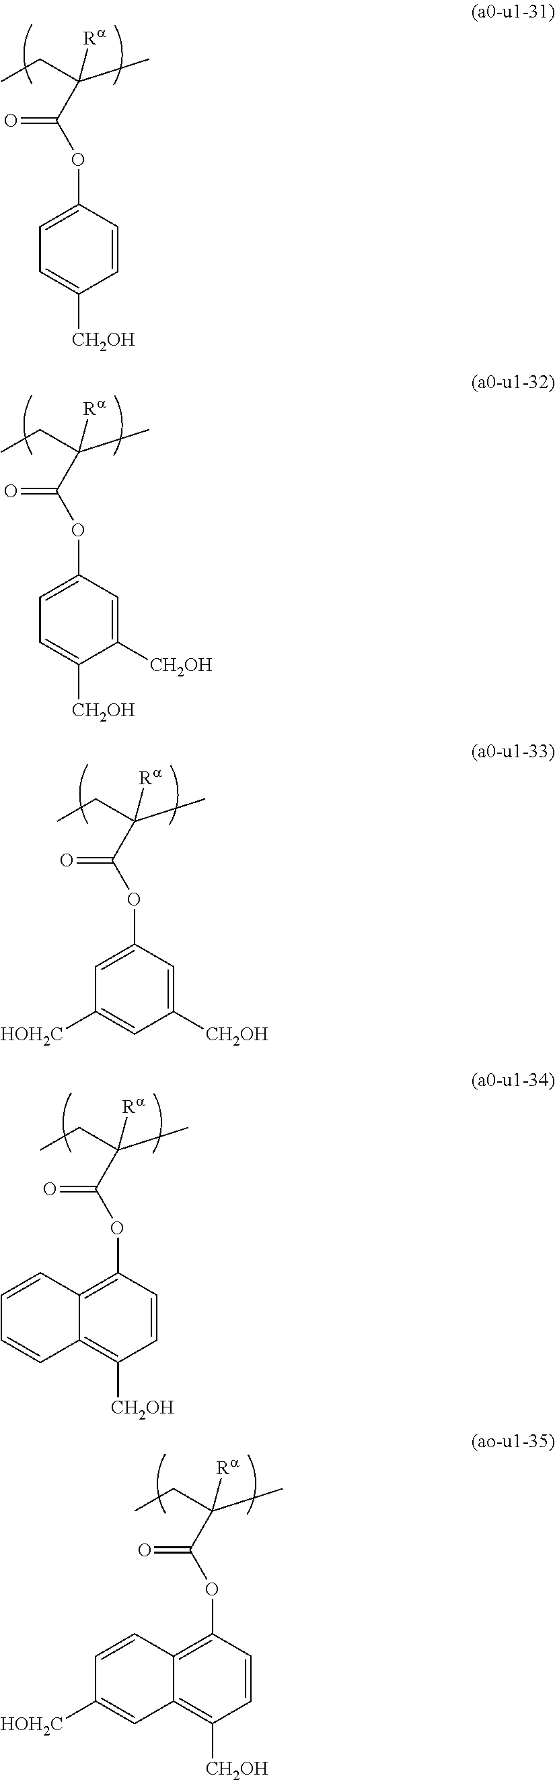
C1=CC(OC(C(C)(CC)[Ra])=O)=CC=C1[CH2OH].C1([CH2OH])=CC(OC(C(C)(CC)[Ra])=O)=CC=C1[CH2OH].C1([CH2OH])=CC(OC(C(C)(CC)[Ra])=O)=CC([HOH2C])=C1.C1=CC(OC(C(C)(CC)[Ra])=O)=C2C(=C1[CH2OH])C=CC=C2.C1=CC(OC(C(C)(CC)[Ra])=O)=C2C(=C1[CH2OH])C=C([HOH2C])C=C2
